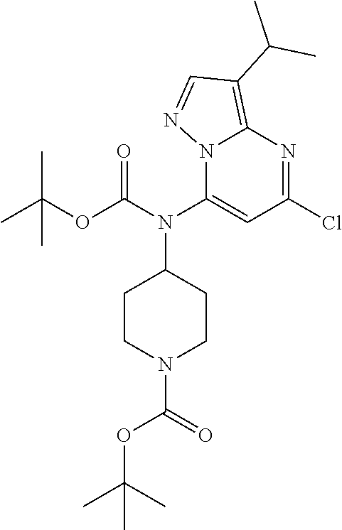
N12C(N(C3CCN(C(=O)OC(C)(C)C)CC3)C(OC(C)(C)C)=O)=CC(Cl)=NC1=C(C(C)C)C=N2
